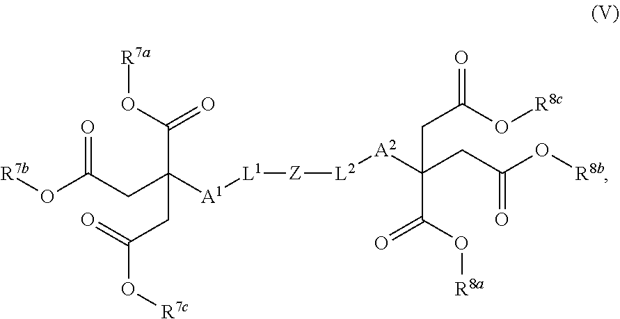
C(C([A1][L1][Z][L2][A2]C(CC(O[R8b])=O)(CC(=O)O[R8c])C(O[R8a])=O)(C(O[R7a])=O)CC(O[R7c])=O)C(O[R7b])=O
